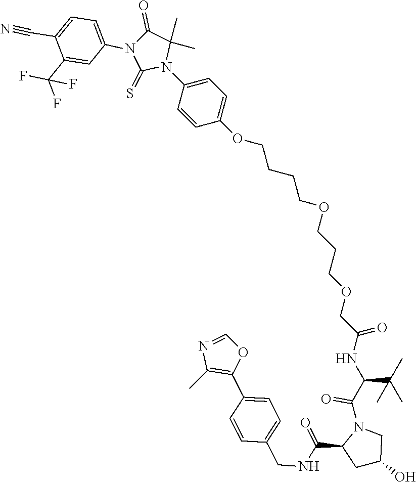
O(CCCCOCCCOCC(NC(C(C)(C)C)C(N1C(C(=O)NCC2=CC=C(C3=C(C)N=CO3)C=C2)CC(O)C1)=O)=O)C1=CC=C(N2C(C)(C)C(=O)N(C3=CC=C(C#N)C(C(F)(F)F)=C3)C2=S)C=C1
